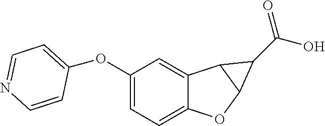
C1(OC2=CC=NC=C2)=CC=C2C(=C1)C1C(O2)C1C(=O)O
